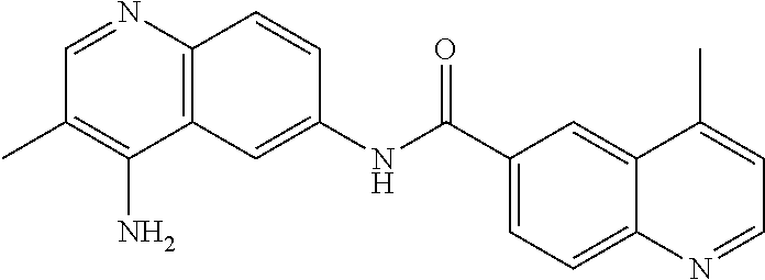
C12=C(C=C(NC(C3=CC=C4C(=C3)C(C)=CC=N4)=O)C=C1)C(N)=C(C)C=N2
